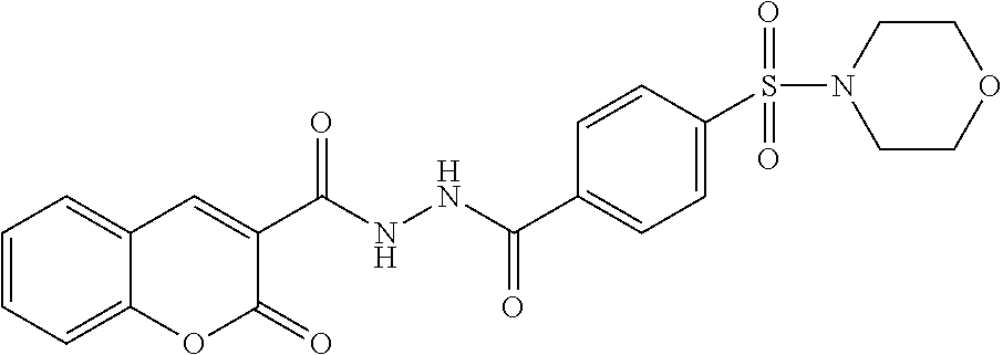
C1=CC=C2C(=C1)C=C(C(NNC(C1=CC=C(S(N3CCOCC3)(=O)=O)C=C1)=O)=O)C(=O)O2
